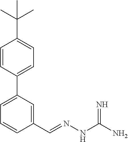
C1=CC(C2=CC=CC(C=NNC(N)=N)=C2)=CC=C1C(C)(C)C
